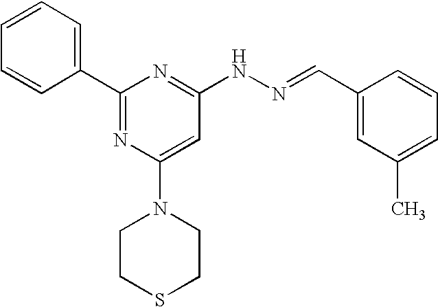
C1(C2=NC(N3CCSCC3)=CC(NN=CC3=CC(C)=CC=C3)=N2)=CC=CC=C1
